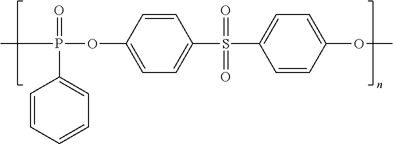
O=P(C)(OC1=CC=C(S(C2=CC=C(OC)C=C2)(=O)=O)C=C1)C1=CC=CC=C1
